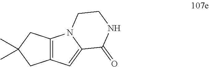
C12=C(C=C3N1CCNC3=O)CC(C)(C)C2
